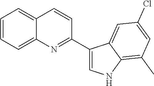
C12=CC=CC=C1C=CC(C1=CNC3=C(C)C=C(Cl)C=C13)=N2
